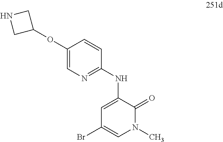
C1(OC2CNC2)=CN=C(NC2=CC(Br)=CN(C)C2=O)C=C1
